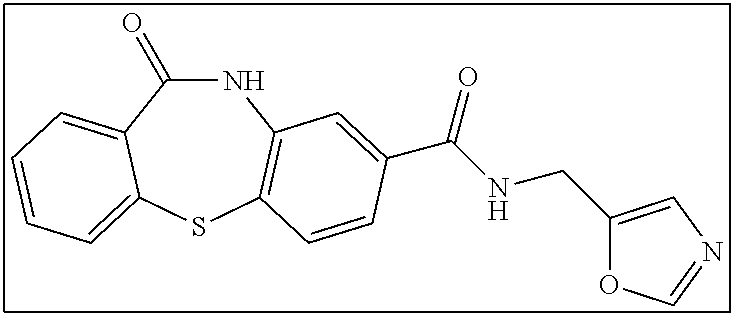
C1(=O)NC2=C(SC3=CC=CC=C13)C=CC(C(NCC1=CN=CO1)=O)=C2
